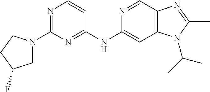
C1(N2CC(F)CC2)=NC=CC(NC2=CC3=C(C=N2)N=C(C)N3C(C)C)=N1
